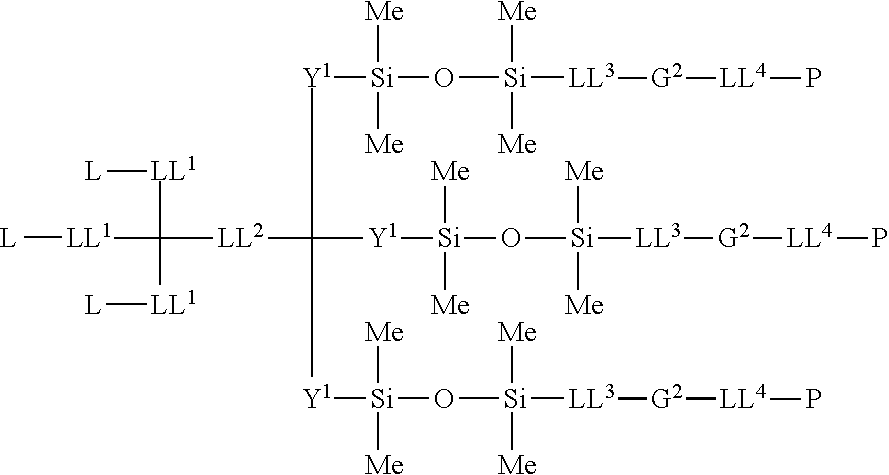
[L][LL1]C([LL1][L])([LL1][L])[LL2]C([Y1][Si](O[Si]([LL3][G2][LL4]P)([Me])[Me])([Me])[Me])([Y1][Si](O[Si]([LL3][G2][LL4]P)([Me])[Me])([Me])[Me])[Y1][Si](O[Si]([LL3][G2][LL4]P)([Me])[Me])([Me])[Me]
